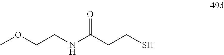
C(NC(CCS)=O)COC
